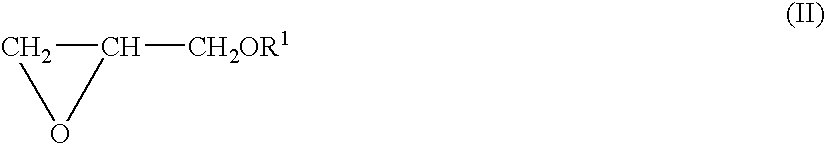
C1([CH2OR1])CO1
